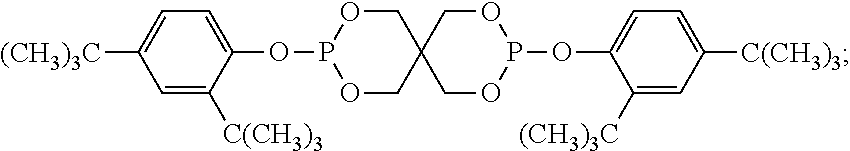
C1(OP2OCC3(CO2)COP(OC2=CC=C([C(CH3)3])C=C2[(CH3)3C])OC3)=CC=C([(CH3)3C])C=C1[C(CH3)3]
